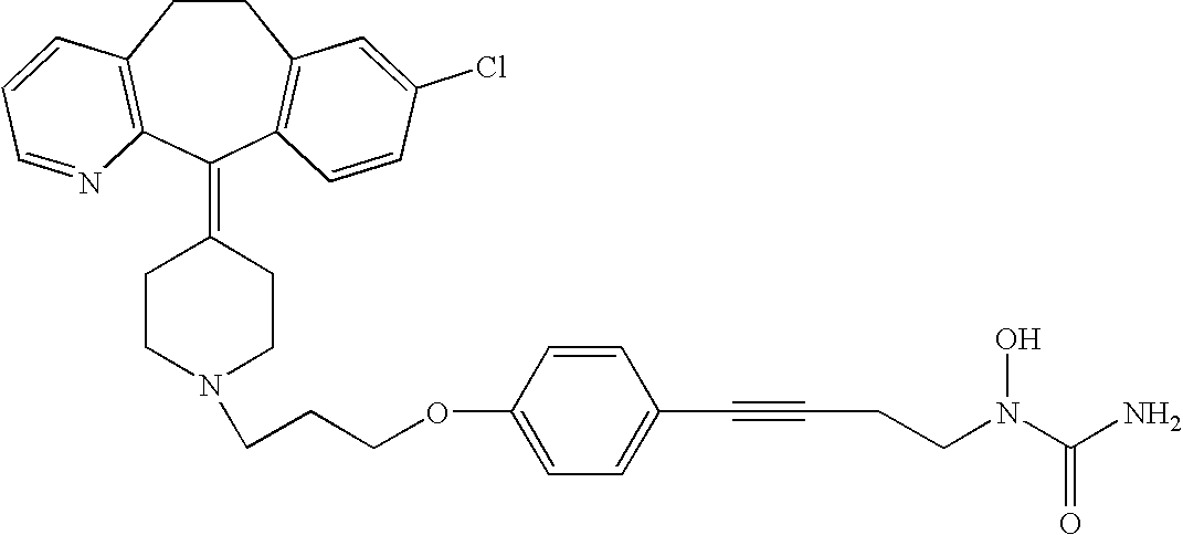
C1CC2=C(C(=C3CCN(CCCOC4=CC=C(C#CCCN(C(N)=O)O)C=C4)CC3)C3=C1C=C(Cl)C=C3)N=CC=C2
